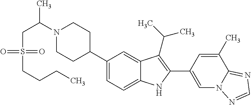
N1(C(CS(CCCC)(=O)=O)C)CCC(C2=CC=C3C(=C2)C(C(C)C)=C(C2=CN4C(=NC=N4)C(C)=C2)N3)CC1
